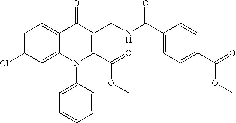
C1=C(Cl)C=C2C(=C1)C(=O)C(CNC(C1=CC=C(C(=O)OC)C=C1)=O)=C(C(=O)OC)N2C1=CC=CC=C1
